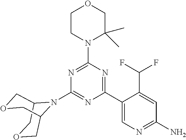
N1=C(N2C(C)(C)COCC2)N=C(C2=CN=C(N)C=C2C(F)F)N=C1N1C2COCC1COC2
